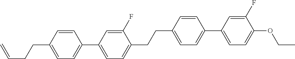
C1=CC(CCC=C)=CC=C1C1=CC=C(CCC2=CC=C(C3=CC=C(OCC)C(F)=C3)C=C2)C(F)=C1
